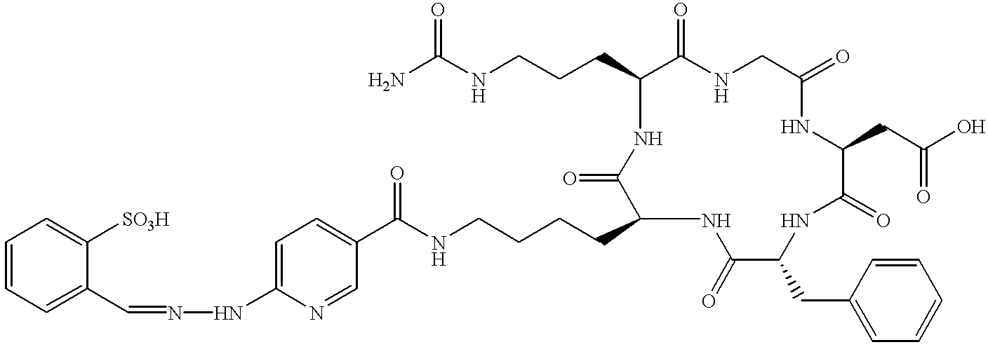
NC(NCCCC1C(=O)NCC(=O)NC(CC(O)=O)C(=O)NC(CC2=CC=CC=C2)C(=O)NC(CCCCNC(C2=CC=C(NN=CC3=CC=CC=C3[SO3H])N=C2)=O)C(=O)N1)=O
